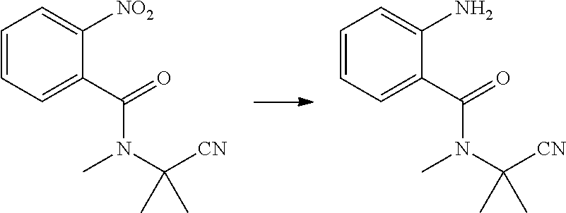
C1=CC=C(C(=O)N(C([CN])(C)C)C)C([NO2])=C1.C1=CC=C(C(=O)N(C([CN])(C)C)C)C(N)=C1
